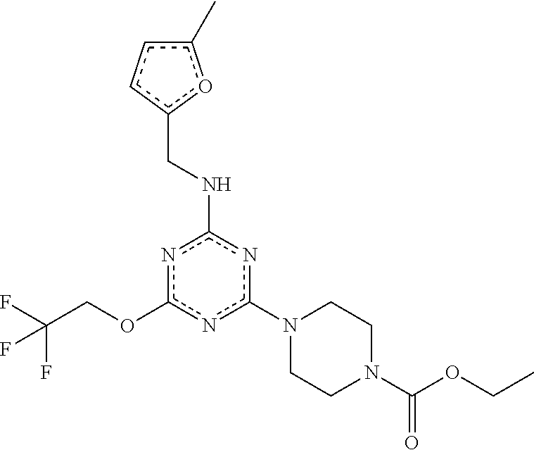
c1(N2CCN(C(OCC)=O)CC2)nc(NCc2oc(C)cc2)nc(OCC(F)(F)F)n1
